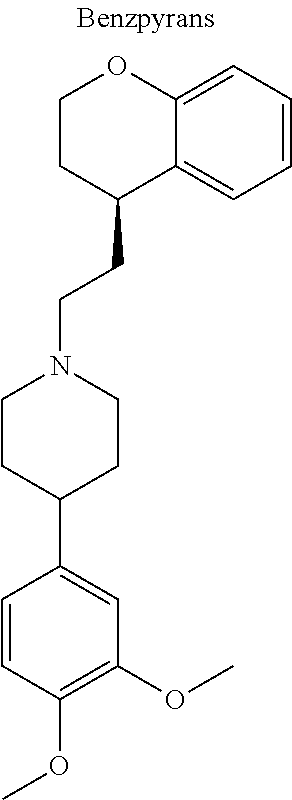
C1CC(CCN2CCC(C3=CC(OC)=C(OC)C=C3)CC2)C2=CC=CC=C2O1
